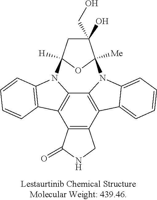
C12=C(C3=C4C5=C1C1=C(N5C5([H])CC(O)(CO)C([Me])(N4C4=CC=CC=C34)O5)C=CC=C1)CNC2=O
